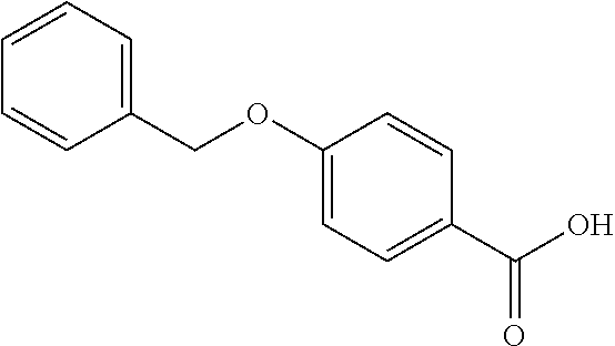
C1(COC2=CC=C(C(O)=O)C=C2)=CC=CC=C1
